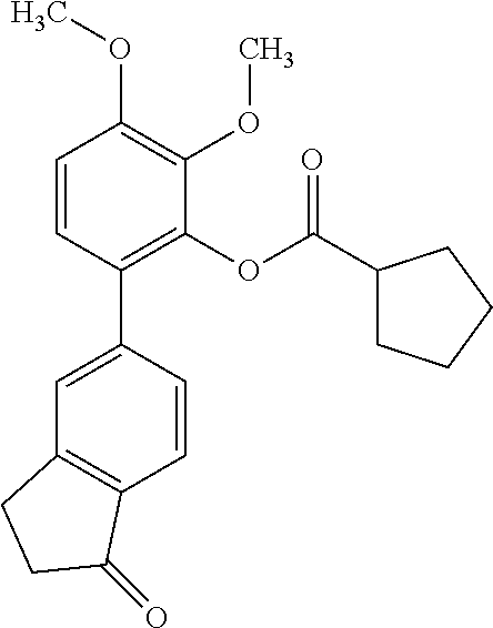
C1=CC(C2=CC3=C(C=C2)C(=O)CC3)=C(OC(C2CCCC2)=O)C(OC)=C1OC
